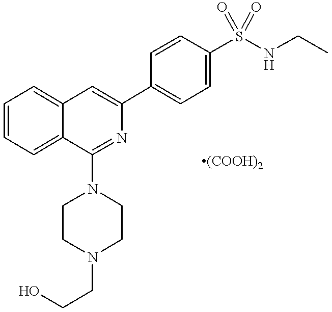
C12=CC=CC=C1C(N1CCN(CCO)CC1)=NC(C1=CC=C(S(NCC)(=O)=O)C=C1)=C2
